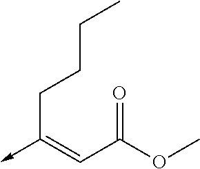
C(C(OC)=O)=C(->C)CCCC
